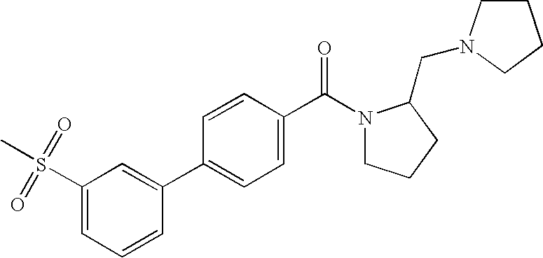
C1(S(=O)(=O)C)=CC=CC(C2=CC=C(C(N3CCCC3CN3CCCC3)=O)C=C2)=C1
